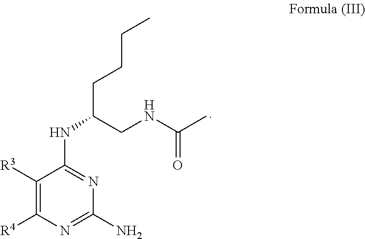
C(C)CCC(NC1=NC(N)=NC([R4])=C1[R3])CNC(C)=O
